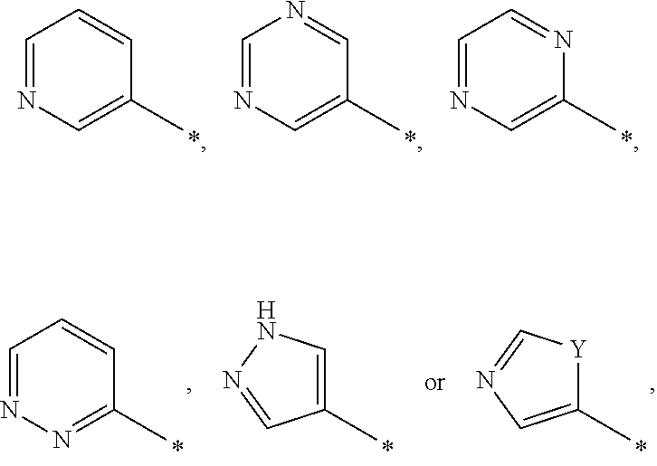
C1=NC=C(C)C=C1.C1=NC=C(C)C=N1.C1=NC=C(C)N=C1.C1(C)=CNN=C1.C1=NN=C(C)C=C1.C1(C)=CN=C[Y]1
